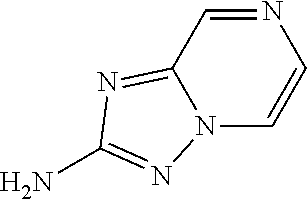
NC1=NN2C=CN=CC2=N1
